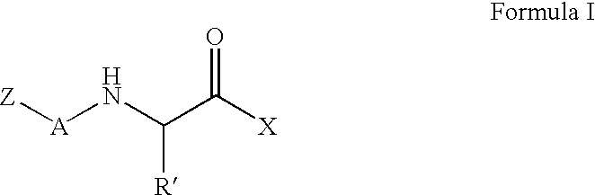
[Z][A]NC([R])C([X])=O
